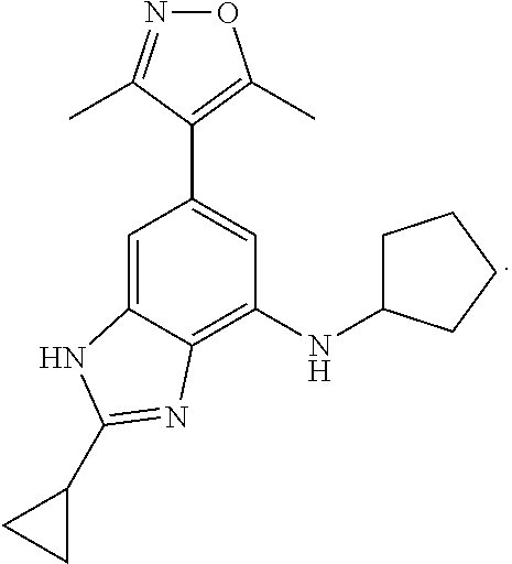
O1N=C(C)C(C2=CC(NC3CCCC3)=C3C(=C2)NC(C2CC2)=N3)=C1C
